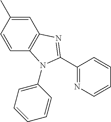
C1=CC2=C(C=C1C)N=C(C1=NC=CC=C1)N2C1=CC=CC=C1
